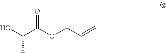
OC(C(OCC=C)=O)C
